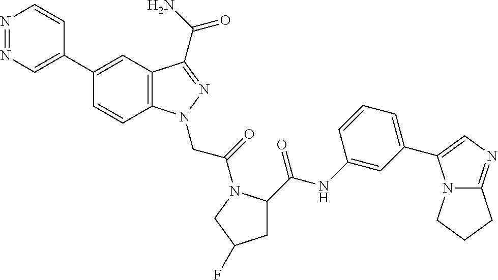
N1=NC=C(C2=CC3=C(C=C2)N(CC(=O)N2C(C(NC4=CC(C5=CN=C6N5CCC6)=CC=C4)=O)CC(F)C2)N=C3C(N)=O)C=C1
